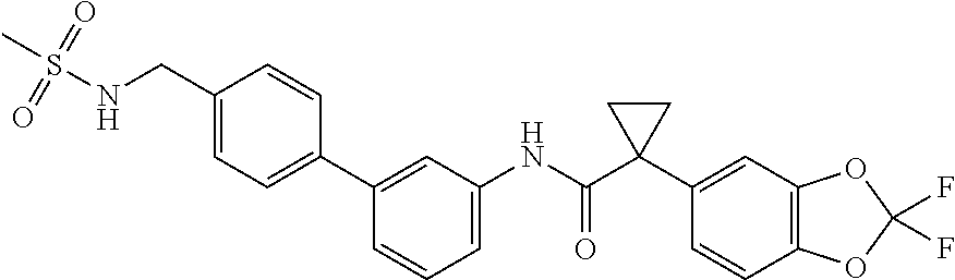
C1=C(NC(C2(C3=CC4=C(C=C3)OC(F)(F)O4)CC2)=O)C=C(C2=CC=C(CNS(=O)(=O)C)C=C2)C=C1
